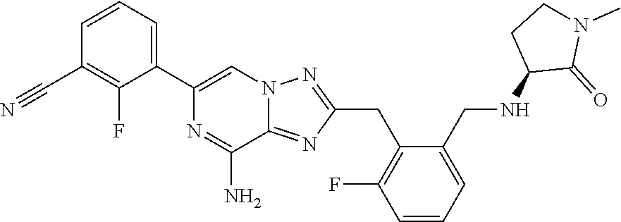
C1(C2=CC=CC(C#N)=C2F)=CN2C(=NC(CC3=C(F)C=CC=C3CNC3C(=O)N(C)CC3)=N2)C(N)=N1
